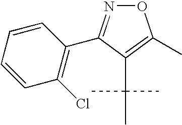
O1N=C(C2=C(Cl)C=CC=C2)C(C(C)(C)C)=C1C
